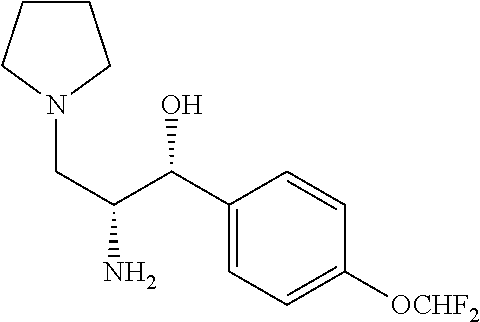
C1CCN(CC(N)C(C2=CC=C([OCHF2])C=C2)O)C1
